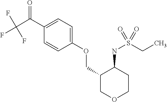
C(C1=CC=C(OCC2COCCC2NS(CC)(=O)=O)C=C1)(=O)C(F)(F)F
